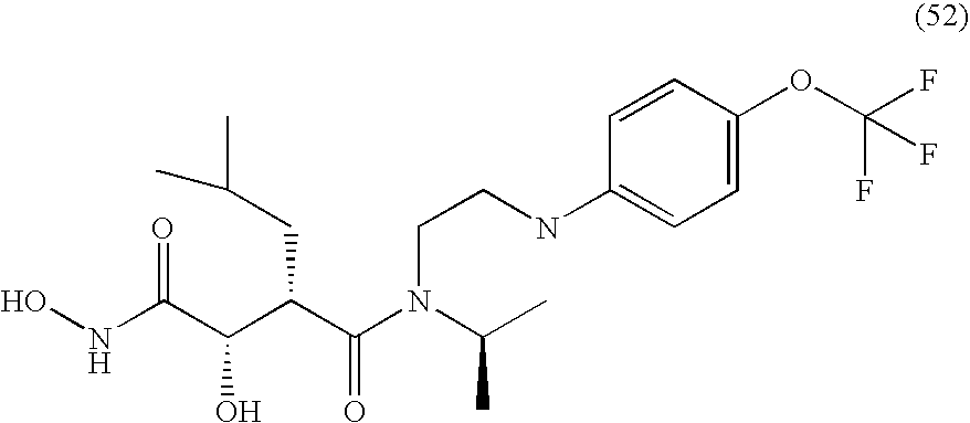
ONC(C(C(C(N(C(C)C)CCNC1=CC=C(OC(F)(F)F)C=C1)=O)CC(C)C)O)=O
